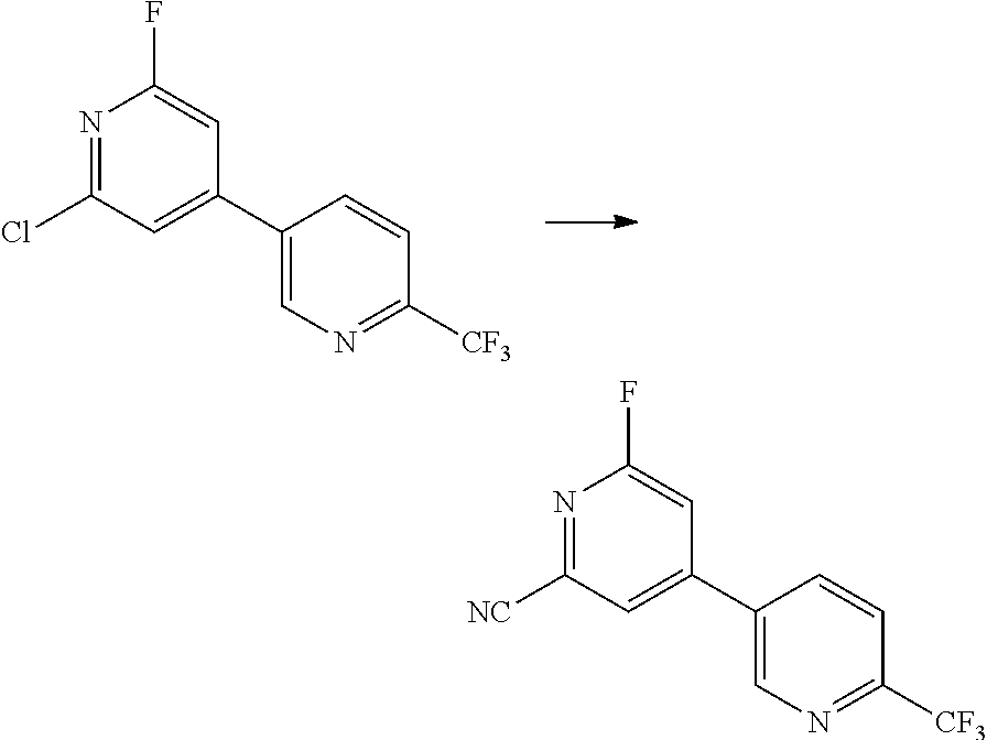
C1(C2=CC(Cl)=NC(F)=C2)=CN=C([CF3])C=C1.C1(C2=CC([NC])=NC(F)=C2)=CN=C([CF3])C=C1
